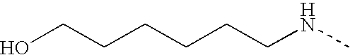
OCCCCCCNC
